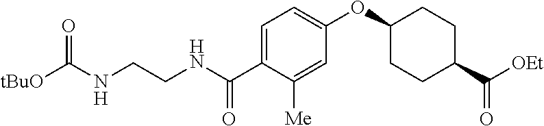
[tBuO]C(NCCNC(C1=CC=C(OC2CCC(C([OEt])=O)CC2)C=C1[Me])=O)=O
